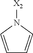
[X2]N1C=CC=C1
